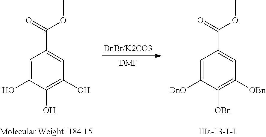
C1=C(O)C(O)=C(O)C=C1C(=O)OC.[DMF].C1=C([BnO])C([OBn])=C([OBn])C=C1C(=O)OC
